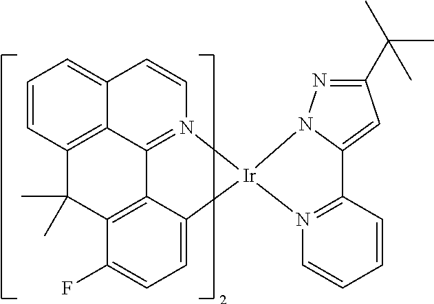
C12=CC=CC3=C1C1=N(C=C2)[Ir]2(C4=CC=C(F)C(=C14)C3(C)C)N1=C(C3=CC(C(C)(C)C)=NN23)C=CC=C1
